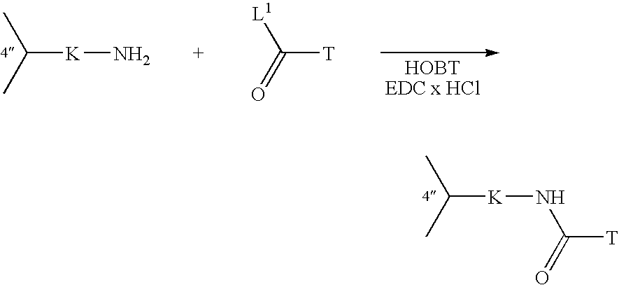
C([T])(=O)[L1].C([K]N)(C)C.C([K]NC([T])=O)(C)C
